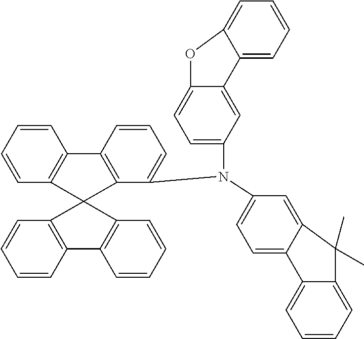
C12=CC=C(N(C3=CC=CC4=C3C3(C5=C4C=CC=C5)C4=C(C=CC=C4)C4=C3C=CC=C4)C3=CC=C4C(=C3)C3=CC=CC=C3O4)C=C1C(C)(C)C1=CC=CC=C21
